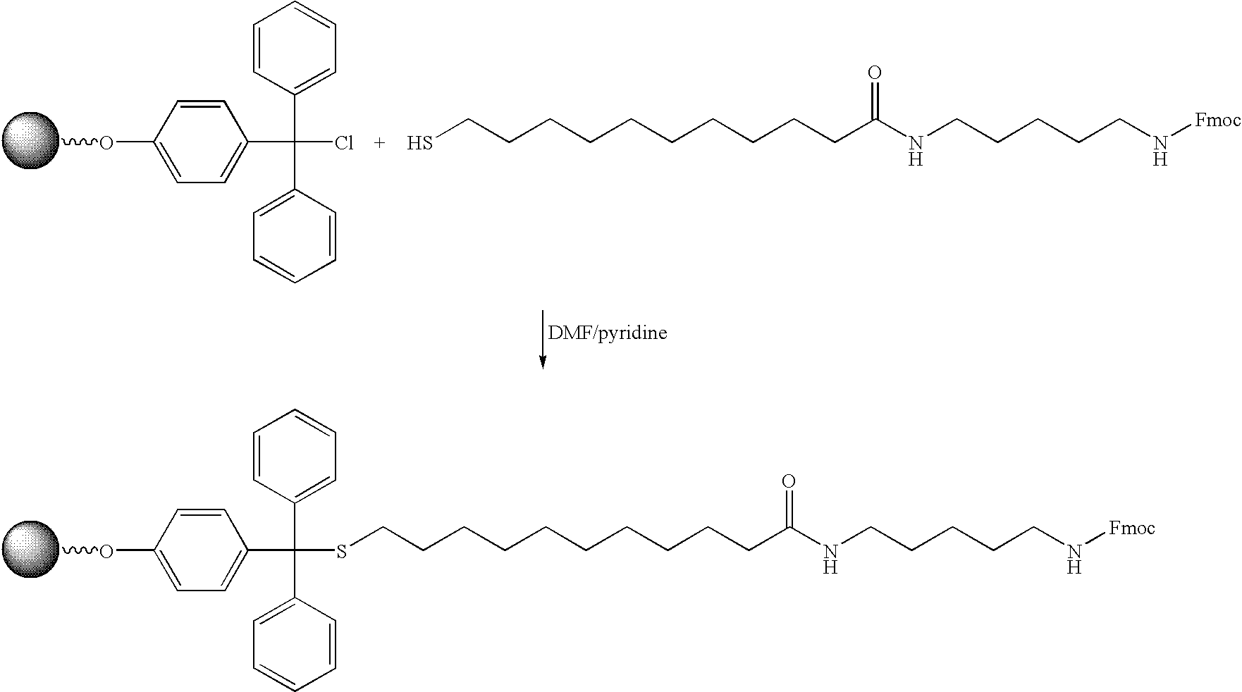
C1=CC(C(Cl)(C2=CC=CC=C2)C2=CC=C(OC)C=C2)=CC=C1.SCCCCCCCCCCC(NCCCCCN[Fmoc])=O.C1=CC(C(C2=CC=CC=C2)(C2=CC=C(OC)C=C2)SCCCCCCCCCCC(NCCCCCN[Fmoc])=O)=CC=C1
